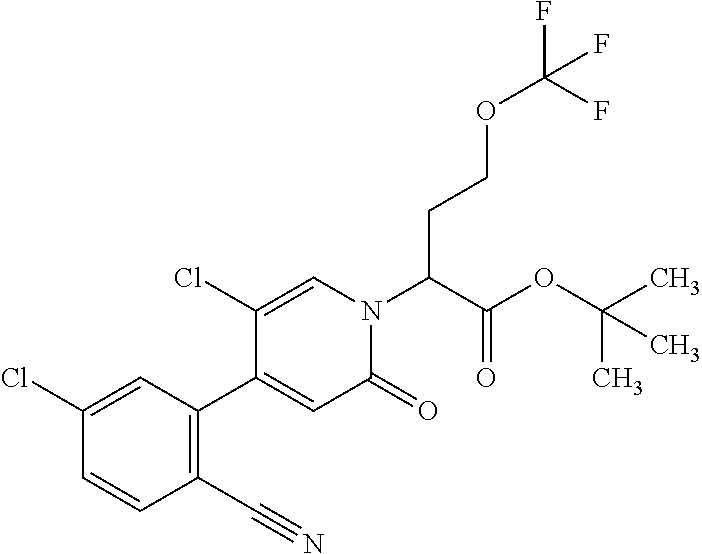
C1(C#N)=C(C2=CC(=O)N(C(CCOC(F)(F)F)C(OC(C)(C)C)=O)C=C2Cl)C=C(Cl)C=C1
